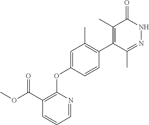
C1(C(OC)=O)=C(OC2=CC(C)=C(C3=C(C)C(=O)NN=C3C)C=C2)N=CC=C1
